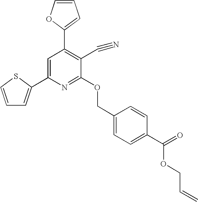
C1=C(C2=CC=CS2)N=C(OCC2=CC=C(C(=O)OCC=C)C=C2)C(C#N)=C1C1=CC=CO1
